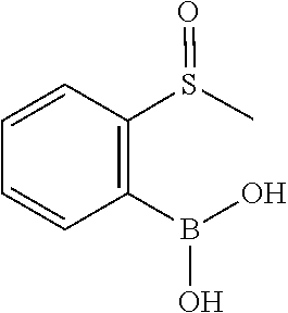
C1(B(O)O)=C(S(C)=O)C=CC=C1
